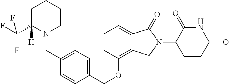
C(OC1=C2C(=CC=C1)C(=O)N(C1C(=O)NC(=O)CC1)C2)C1=CC=C(CN2CCCCC2([H])C(F)(F)F)C=C1
